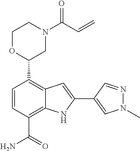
C1(C2CN(C(C=C)=O)CCO2)=C2C(=C(C(N)=O)C=C1)NC(C1=CN(C)N=C1)=C2
